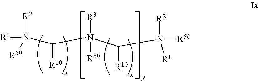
N(C(N([R3])([R50])C(N([R2])([R50])[R1])[R10])[R10])([R2])([R50])[R1]
